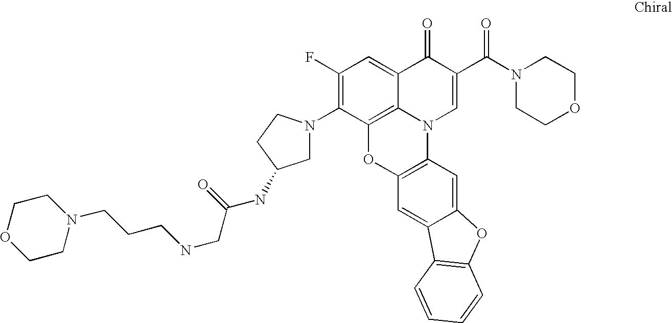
C12=C3C(=CC(F)=C1N1CC(NC(CNCCCN4CCOCC4)=O)CC1)C(=O)C(C(=O)N1CCOCC1)=CN3C1=C(O2)C=C2C(=C1)OC1=C2C=CC=C1
